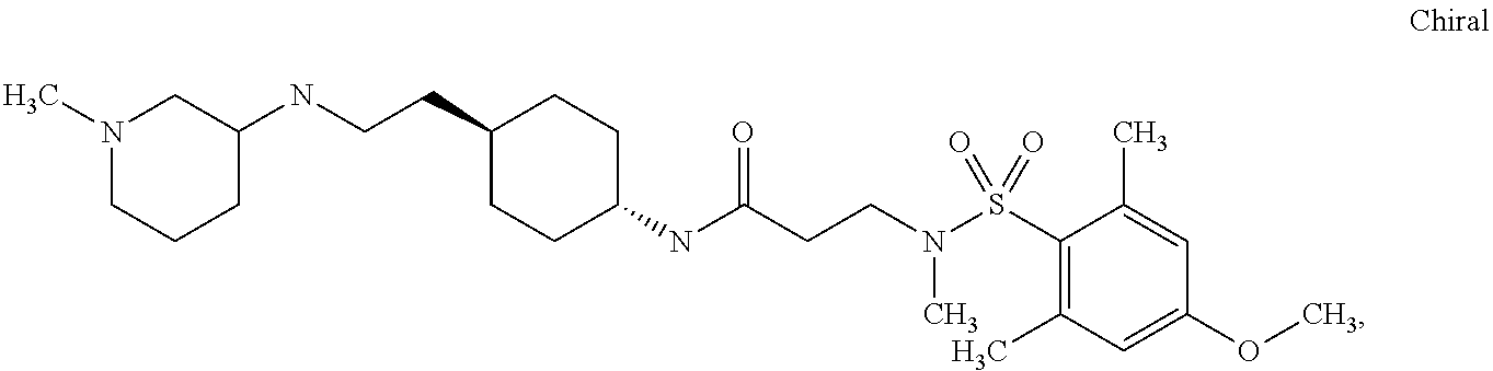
C1(NC(CCN(S(C2=C(C)C=C(OC)C=C2C)(=O)=O)C)=O)CCC(CCNC2CN(C)CCC2)CC1
